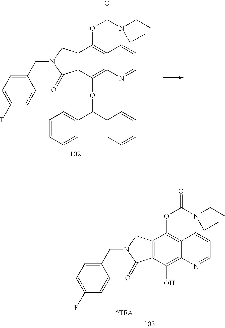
C12=C(C(OC(C3=CC=CC=C3)C3=CC=CC=C3)=C3C(=C1OC(=O)N(CC)CC)C=CC=N3)C(=O)N(CC1=CC=C(F)C=C1)C2.C12=C(C(O)=C3C(=C1OC(=O)N(CC)CC)C=CC=N3)C(=O)N(CC1=CC=C(F)C=C1)C2
